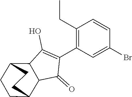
C1(=O)C(C2=C(CC)C=CC(Br)=C2)=C(O)C2C1C1CCC2CC1
